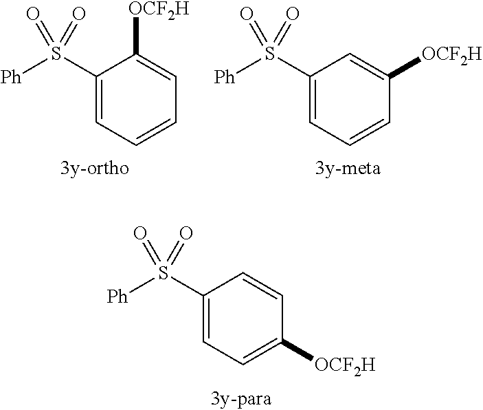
C1(S([Ph])(=O)=O)=CC=CC=C1[OCF2H].C1(S([Ph])(=O)=O)=CC=CC([OCF2H])=C1.C1(S([Ph])(=O)=O)=CC=C([OCF2H])C=C1
